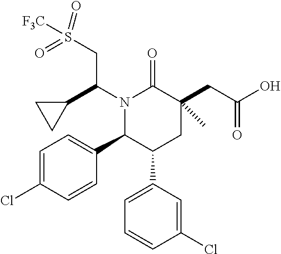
N1(C(CS(=O)(=O)[F3C])C2CC2)C(C2=CC=C(Cl)C=C2)C(C2=CC=CC(Cl)=C2)CC(CC(=O)O)(C)C1=O
